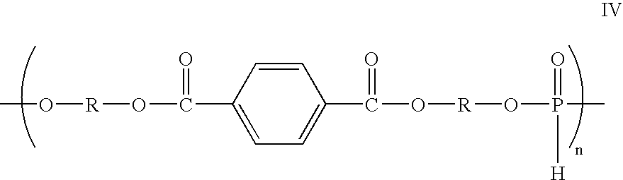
CO[R]OC(=O)C1=CC=C(C(O[R]OP(C)(=O)[H])=O)C=C1
